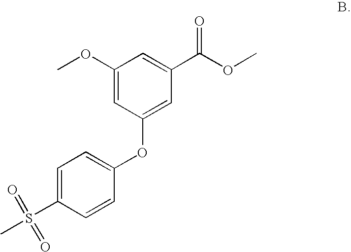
C1(OC)=CC(OC2=CC=C(S(C)(=O)=O)C=C2)=CC(C(OC)=O)=C1
